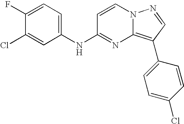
C1(F)=CC=C(NC2=NC3=C(C4=CC=C(Cl)C=C4)C=NN3C=C2)C=C1Cl
